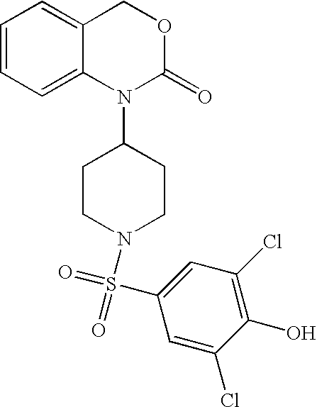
C1=CC=C2C(=C1)COC(=O)N2C1CCN(S(C2=CC(Cl)=C(O)C(Cl)=C2)(=O)=O)CC1
